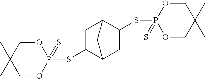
C1C2C(SP3(=S)OCC(C)(C)CO3)CC(C1SP1(=S)OCC(C)(C)CO1)C2
